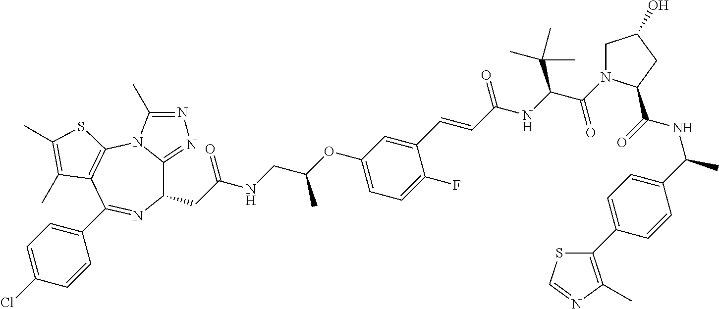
C1(CC(NCC(OC2=CC=C(F)C(C=CC(NC(C(=O)N3CC(O)CC3C(=O)NC(C)C3=CC=C(C4=C(C)N=CS4)C=C3)C(C)(C)C)=O)=C2)C)=O)C2=NN=C(C)N2C2=C(C(C3=CC=C(Cl)C=C3)=N1)C(C)=C(C)S2
